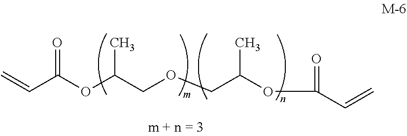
C(C(OC(COCC(OC(=O)C=C)C)C)=O)=C
